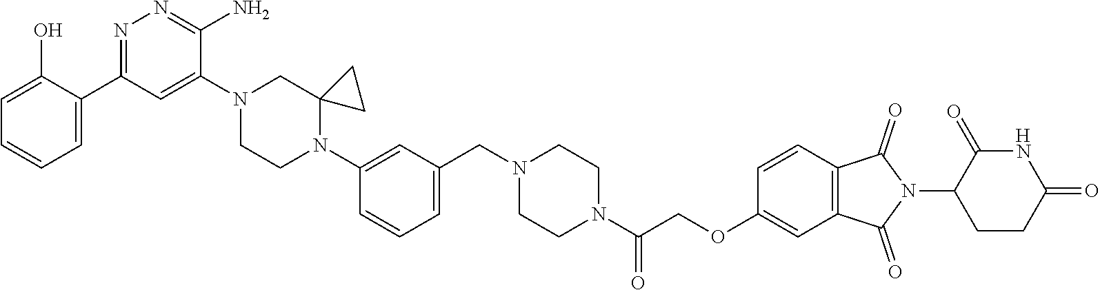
[H].C1=C(O)C(C2=NN=C(N)C(N3CCN(C4=CC(CN5CCN(C(COC6=CC7=C(C=C6)C(=O)N(C6CCC(=O)NC6=O)C7=O)=O)CC5)=CC=C4)C4(C3)CC4)=C2)=CC=C1
